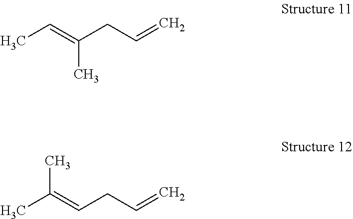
CC=C(CC=C)C.CC(=CCC=C)C
